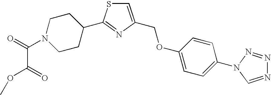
C1=C(COC2=CC=C(N3N=NN=C3)C=C2)N=C(C2CCN(C(=O)C(OC)=O)CC2)S1
